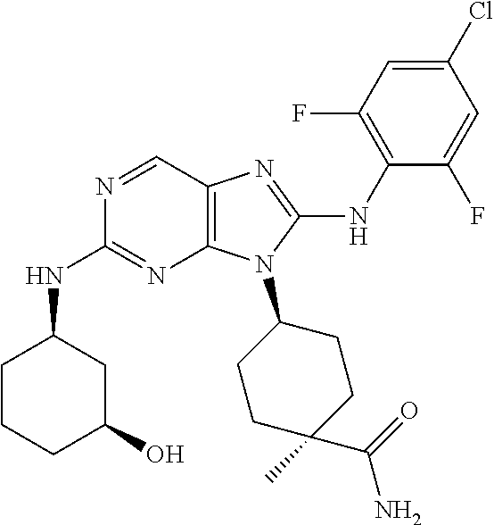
N1=CC2=C(N=C1NC1CCCC(O)C1)N(C1CCC(C)(C(=O)N)CC1)C(NC1=C(F)C=C(Cl)C=C1F)=N2
